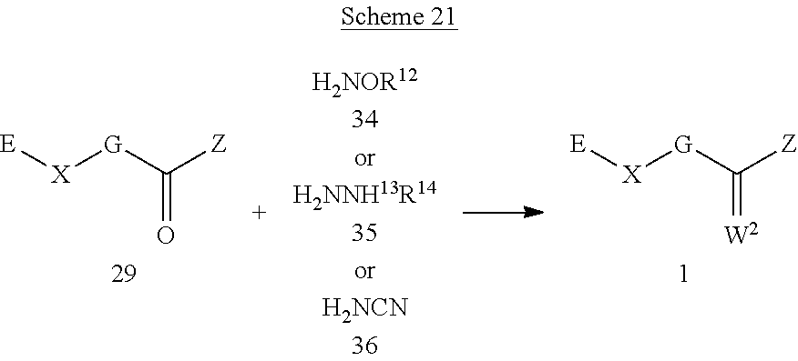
[E][X][G]C([Z])=[W2].[E][X][G]C([Z])=O
